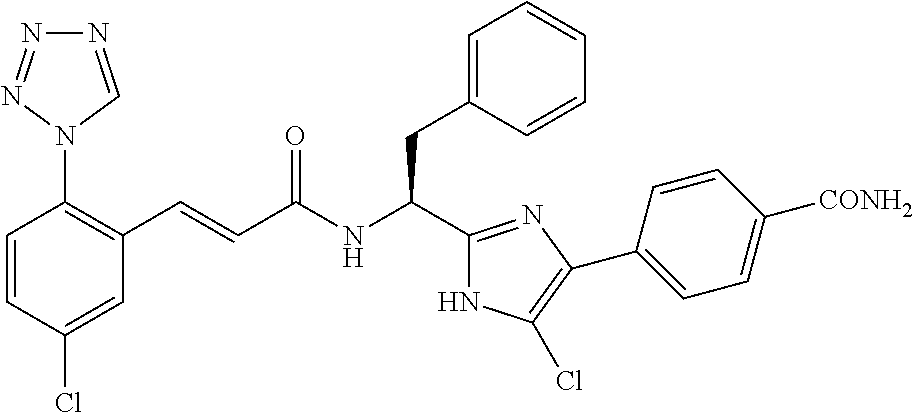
C1=CC(Cl)=CC(C=CC(NC(C2=NC(C3=CC=C([CONH2])C=C3)=C(Cl)N2)CC2=CC=CC=C2)=O)=C1N1C=NN=N1
